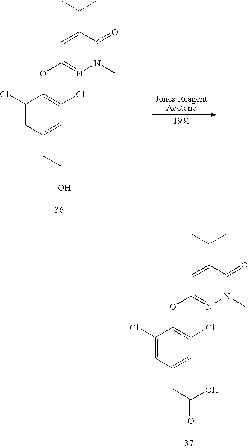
C1(Cl)=CC(CCO)=CC(Cl)=C1OC1=NN(C)C(=O)C(C(C)C)=C1.C1(Cl)=CC(CC(=O)O)=CC(Cl)=C1OC1=NN(C)C(=O)C(C(C)C)=C1
